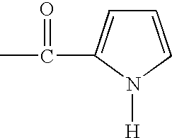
CC(=O)C1=CC=CN1[H]
